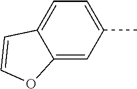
C12=CC(C)=CC=C1C=CO2
